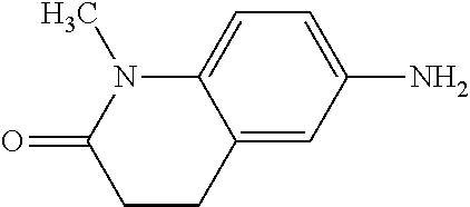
C12=CC(N)=CC=C1N(C)C(=O)CC2
